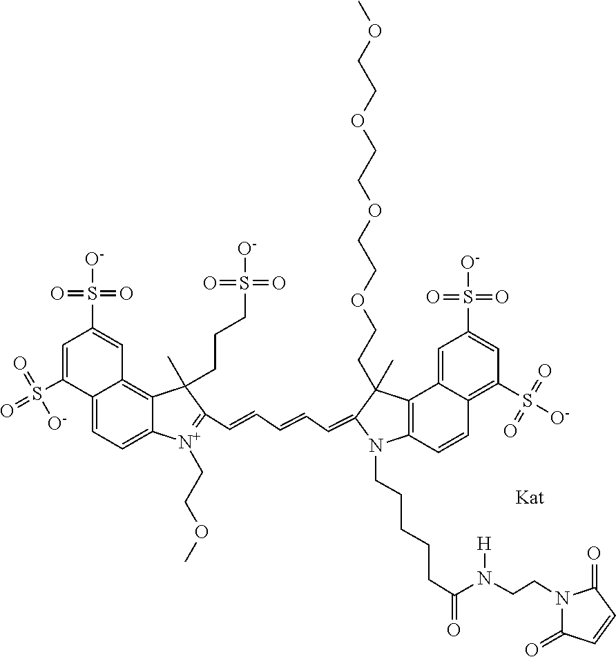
C12=CC=C3C(=C1C=C(S([O-])(=O)=O)C=C2S(=O)(=O)[O-])C(C)(CCCS(=O)(=O)[O-])C(C=CC=CC=C1N(CCCCCC(N([H])CCN2C(=O)C=CC2=O)=O)C2=C(C4=CC(S([O-])(=O)=O)=CC(S(=O)(=O)[O-])=C4C=C2)C1(C)CCOCCOCCOCCOC)=[N+]3CCOC
